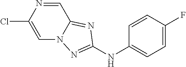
C1=NC(Cl)=CN2C1=NC(NC1=CC=C(F)C=C1)=N2
